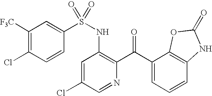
C1([F3C])=C(Cl)C=CC(S(NC2=C(C(C3=CC=CC4=C3OC(=O)N4)=O)N=CC(Cl)=C2)(=O)=O)=C1
